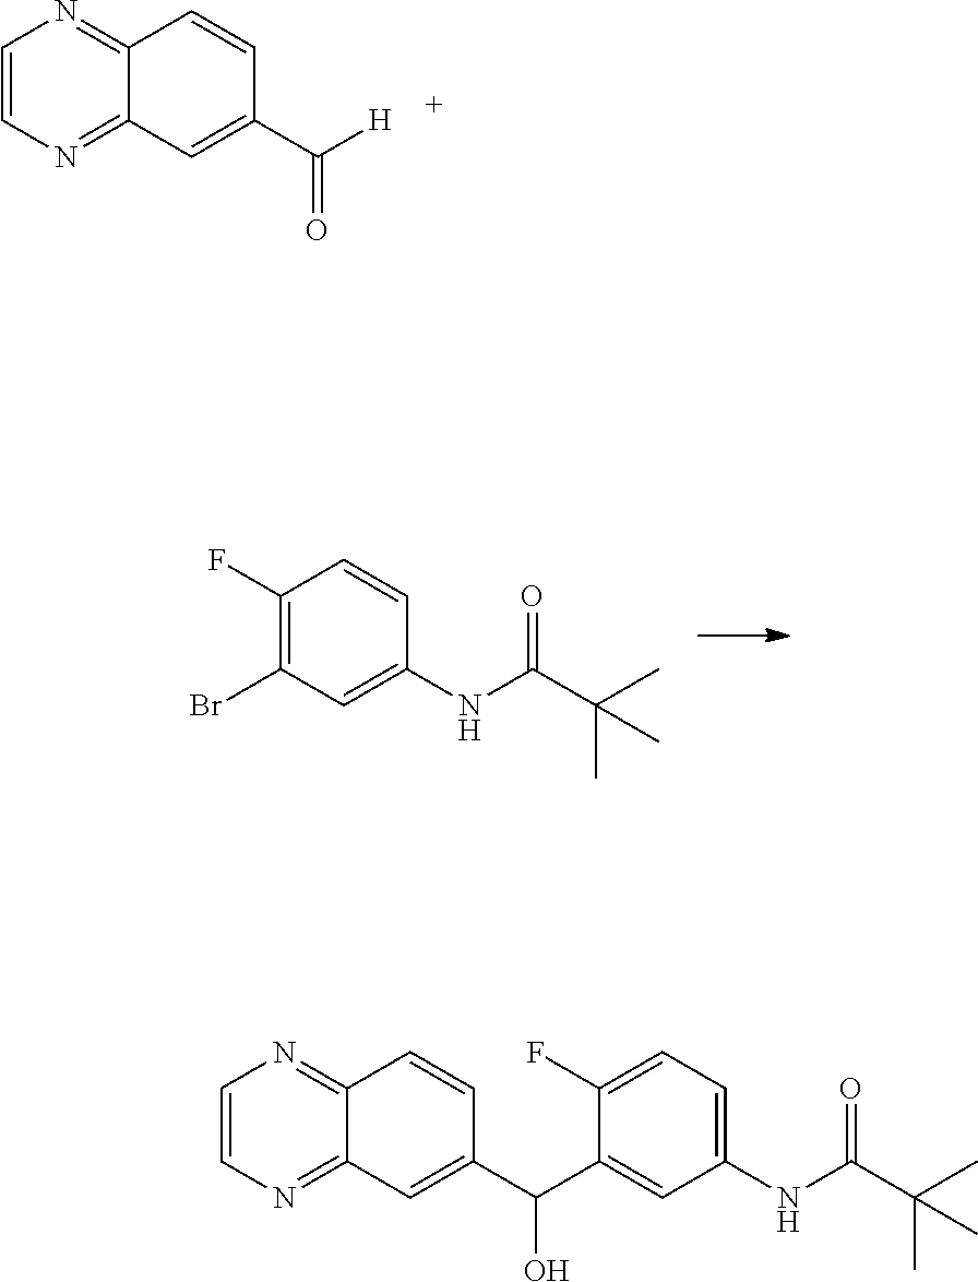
C1=CN=C2C(=N1)C=CC(C([H])=O)=C2.C1(F)=C(Br)C=C(NC(C(C)(C)C)=O)C=C1.C1=CN=C2C(=N1)C=CC(C(C1=CC(NC(C(C)(C)C)=O)=CC=C1F)O)=C2
